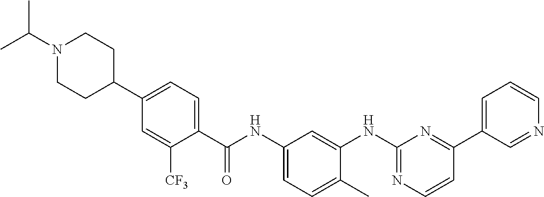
N1(C(C)C)CCC(C2=CC=C(C(NC3=CC=C(C)C(NC4=NC=CC(C5=CC=CN=C5)=N4)=C3)=O)C([CF3])=C2)CC1
